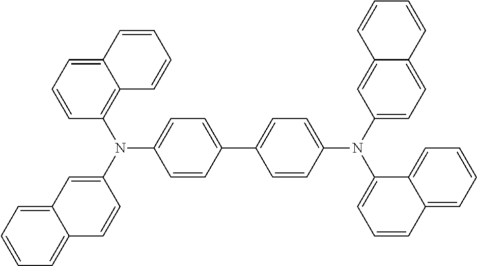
C1=CC(C2=CC=C(N(C3=CC=C4C(=C3)C=CC=C4)C3=CC=CC4=CC=CC=C34)C=C2)=CC=C1N(C1=C2C(=CC=C1)C=CC=C2)C1=CC2=CC=CC=C2C=C1
